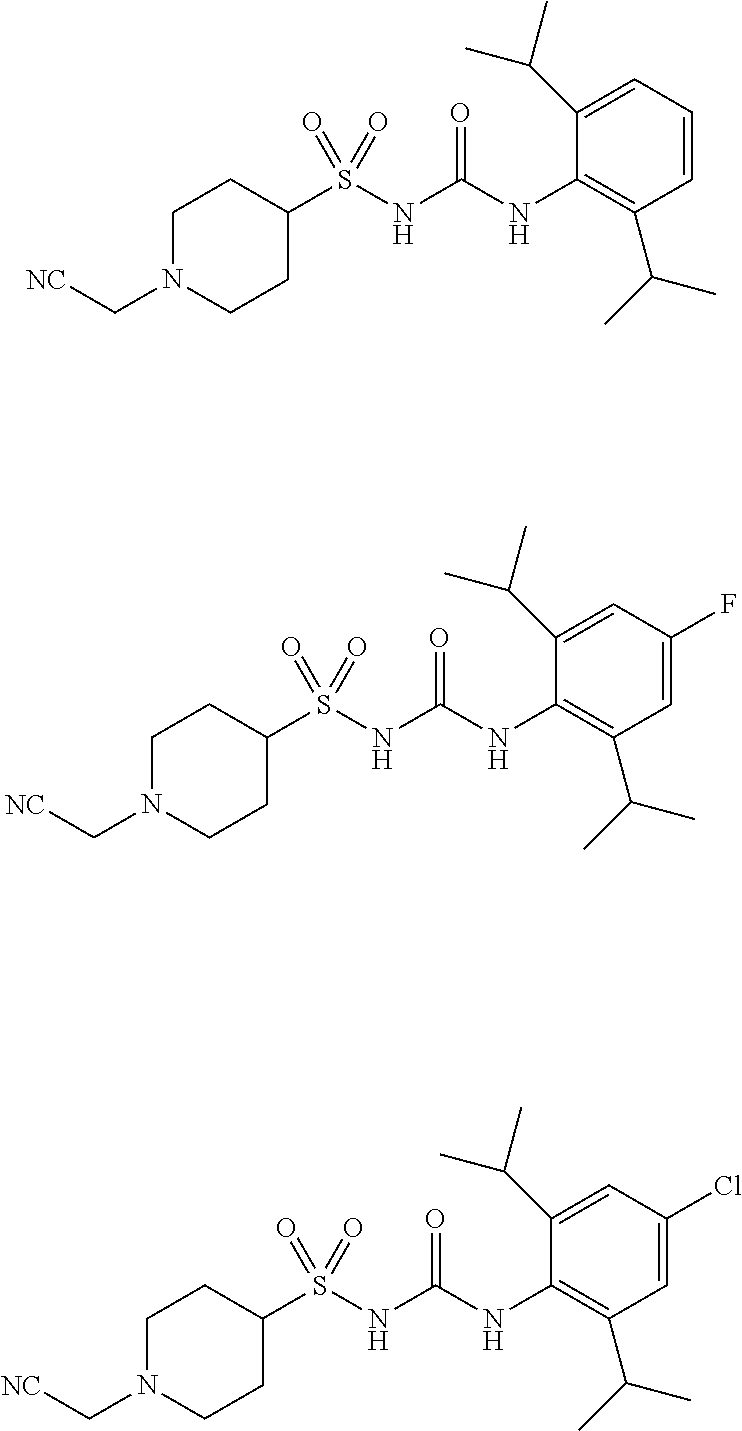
C1(S(NC(NC2=C(C(C)C)C=CC=C2C(C)C)=O)(=O)=O)CCN(C[NC])CC1.C1(S(NC(NC2=C(C(C)C)C=C(F)C=C2C(C)C)=O)(=O)=O)CCN(C[NC])CC1.C1(S(NC(NC2=C(C(C)C)C=C(Cl)C=C2C(C)C)=O)(=O)=O)CCN(C[NC])CC1
